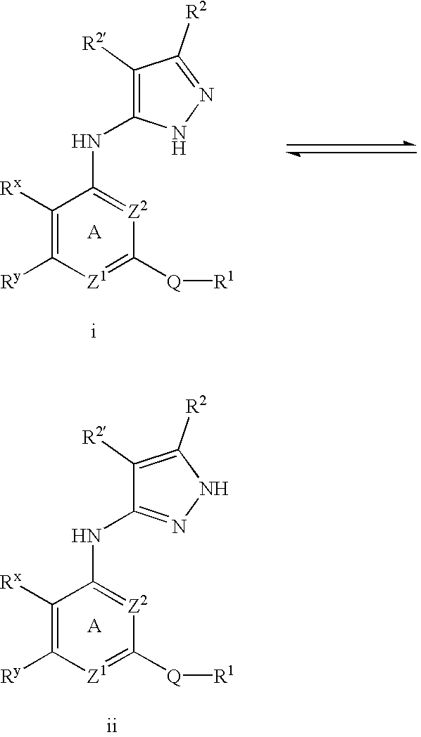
C1([Rx])=C([Ry])[Z1]=C([Q][R1])[Z2]=C1NC1=C([R2])C([R2])=NN1.[A].C1([Rx])=C([Ry])[Z1]=C([Q][R1])[Z2]=C1NC1=NNC([R2])=C1[R2].[A]
